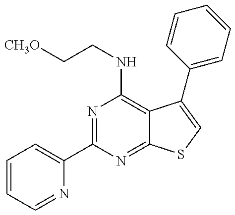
N1=C(C2=CC=CC=N2)N=C2C(=C1NCC[CH3O])C(C1=CC=CC=C1)=CS2
